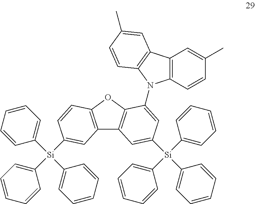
C1=CC=CC=C1[Si](C1=CC=CC=C1)(C1=CC=CC=C1)C1=CC2=C(OC3=C2C=C([Si](C2=CC=CC=C2)(C2=CC=CC=C2)C2=CC=CC=C2)C=C3N2C3=C(C=C(C)C=C3)C3=C2C=CC(C)=C3)C=C1
